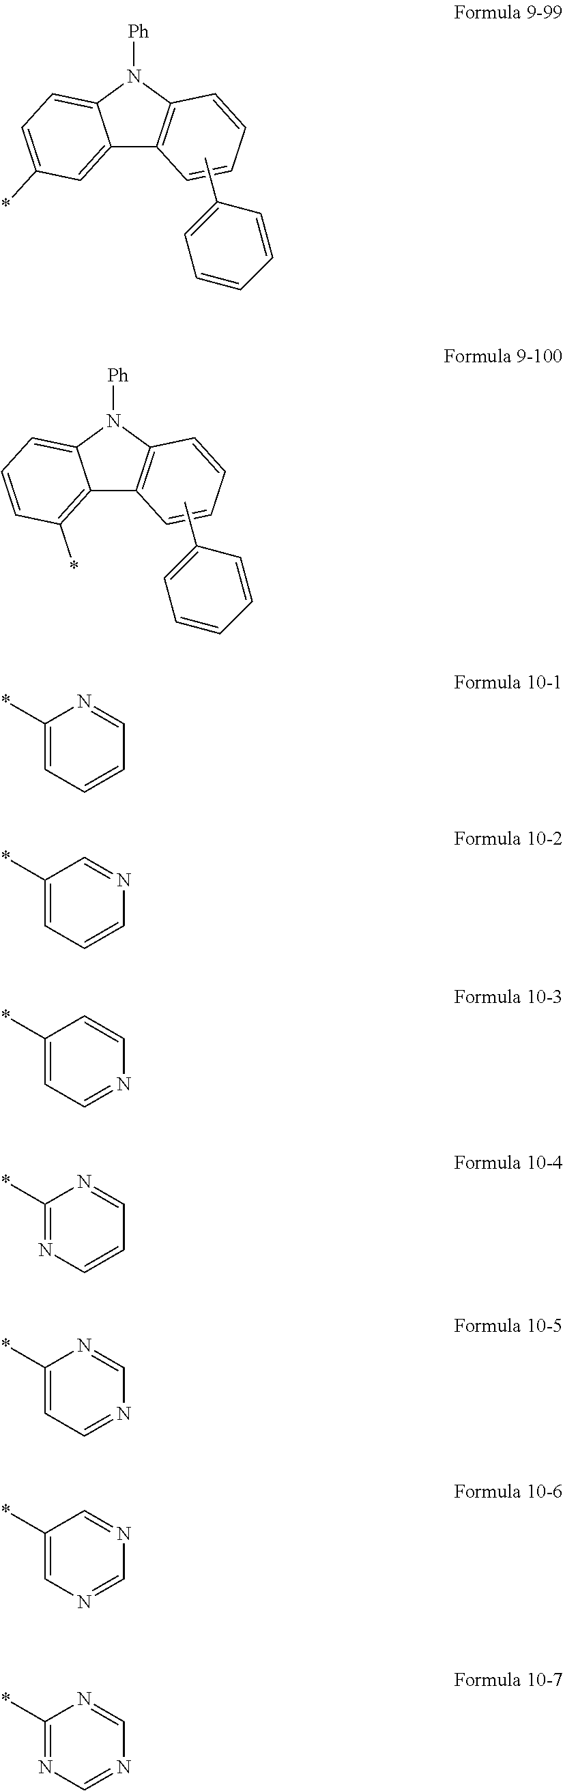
C12=CC(*)=CC=C1N([Ph])C1=C2C=CC=C1.CC1=CC=CC=C1.C12=C(*)C=CC=C1N([Ph])C1=C2C=CC=C1.CC1=CC=CC=C1.C1(*)=CC=CC=N1.C1(*)=CC=CN=C1.C1(*)=CC=NC=C1.C1(*)=NC=CC=N1.C1(*)=CC=NC=N1.C1(*)=CN=CN=C1.C1(*)=NC=NC=N1
